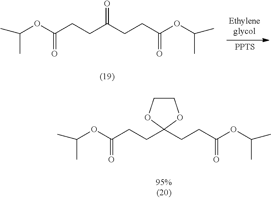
O(C(CCC(CCC(OC(C)C)=O)=O)=O)C(C)C.[PPTS].O(C(CCC1(CCC(OC(C)C)=O)OCCO1)=O)C(C)C
